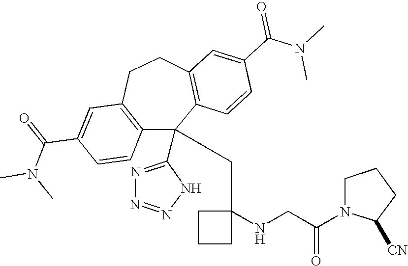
C1(C(=O)N(C)C)=CC2=C(C=C1)C(C1=NN=NN1)(CC1(NCC(N3C([CN])CCC3)=O)CCC1)C1=C(CC2)C=C(C(N(C)C)=O)C=C1
